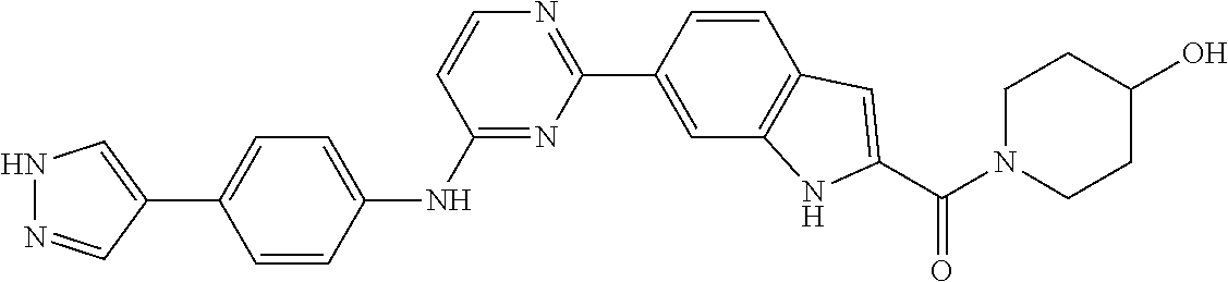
N1N=CC(C2=CC=C(NC3=NC(C4=CC5=C(C=C4)C=C(C(N4CCC(O)CC4)=O)N5)=NC=C3)C=C2)=C1
